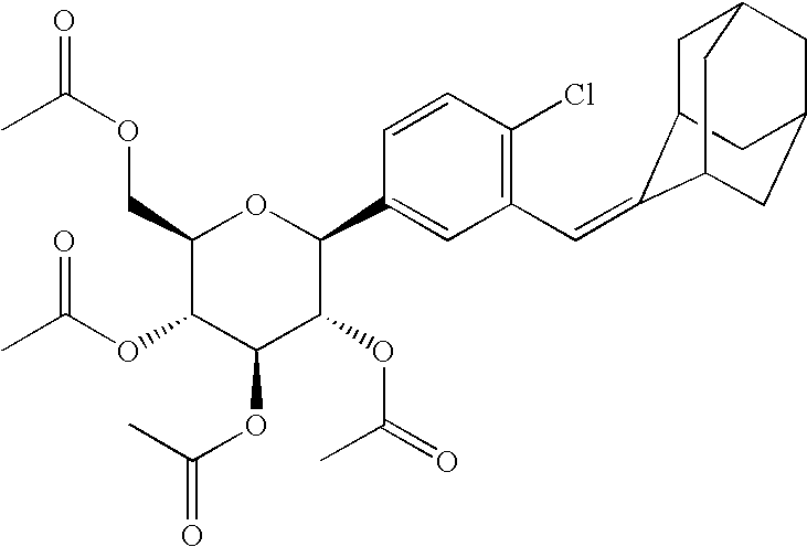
C1(COC(=O)C)C(OC(C)=O)C(OC(=O)C)C(OC(=O)C)C(C2=CC(C=C3C4CC5CC(CC3C5)C4)=C(Cl)C=C2)O1
